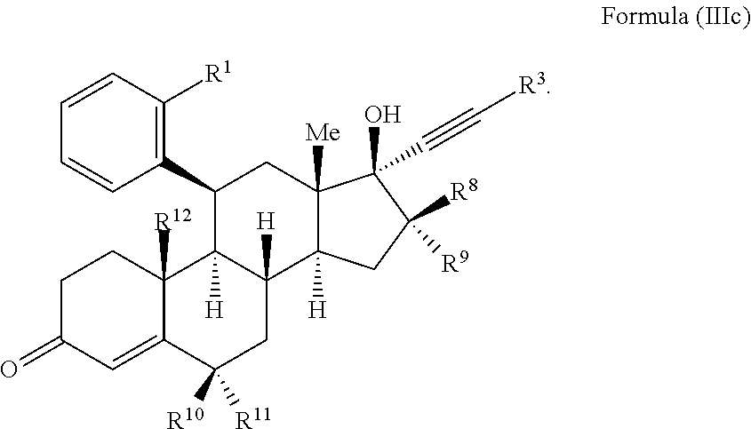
C1C(=O)C=C2C([R12])(C1)C1([H])C([H])(CC2([R10])[R11])C2([H])C([Me])(CC1C1=C([R1])C=CC=C1)C(C#C[R3])(O)C([R9])([R8])C2
